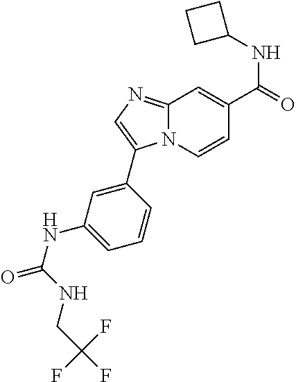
C1(NC(=O)NCC(F)(F)F)=CC=CC(C2=CN=C3N2C=CC(C(=O)NC2CCC2)=C3)=C1
